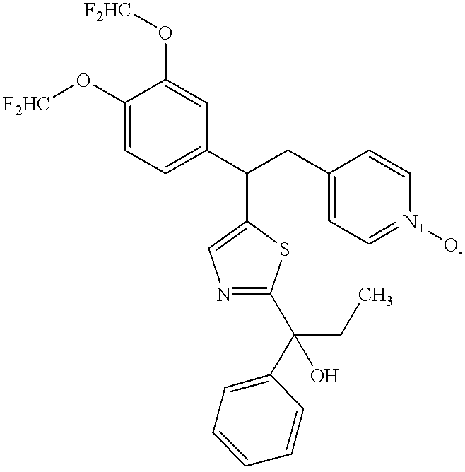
C(C1=CN=C(C(C2=CC=CC=C2)(CC)O)S1)(C1=CC=C(O[F2HC])C(O[F2HC])=C1)CC1=CC=[N+]([O-])C=C1
